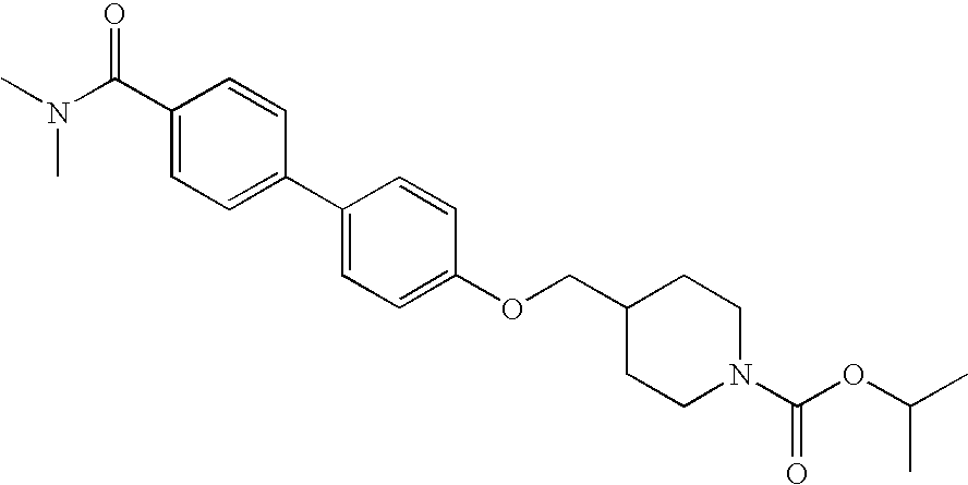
C(C1=CC=C(C2=CC=C(OCC3CCN(C(OC(C)C)=O)CC3)C=C2)C=C1)(N(C)C)=O
